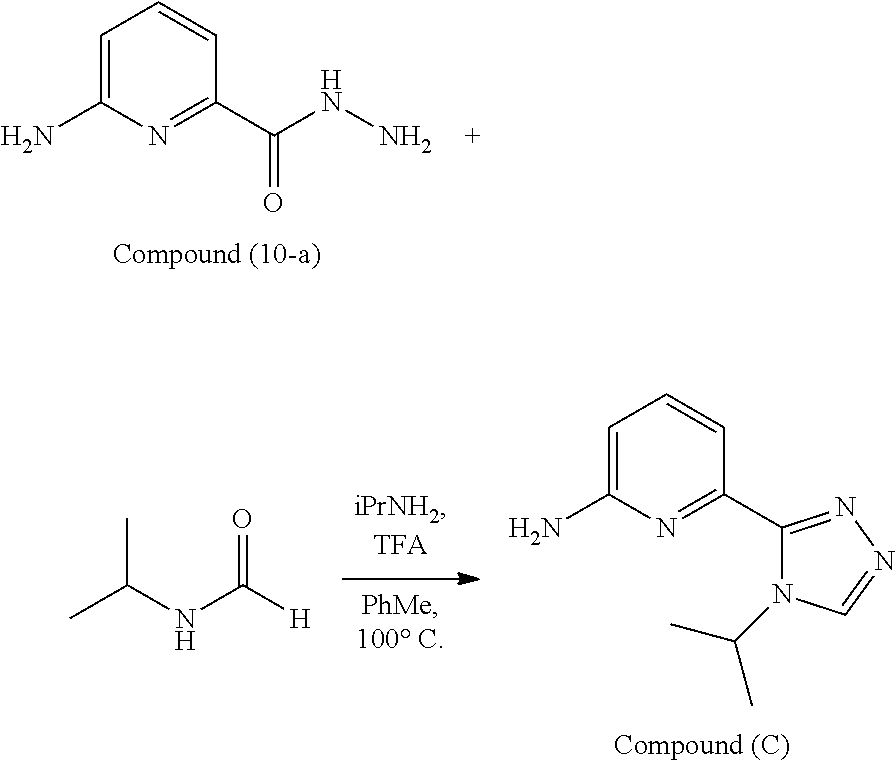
C1=C(N)N=C(C(NN)=O)C=C1.C1=C(N)N=C(C2=NN=CN2C(C)C)C=C1.CC(NC([H])=O)C
